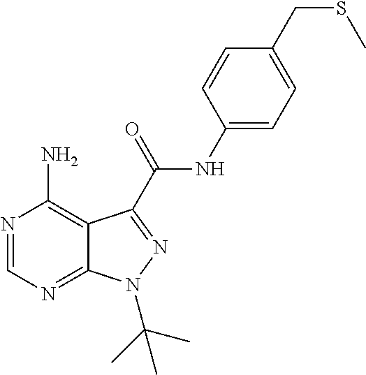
N1=CN=C2C(=C1N)C(C(NC1=CC=C(CSC)C=C1)=O)=NN2C(C)(C)C
